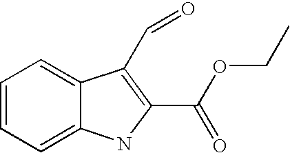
C1=CC=C2C(=C1)C(C=O)=C(C(OCC)=O)N2
